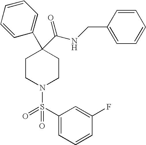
C1(C(NCC2=CC=CC=C2)=O)(C2=CC=CC=C2)CCN(S(=O)(C2=CC=CC(F)=C2)=O)CC1
